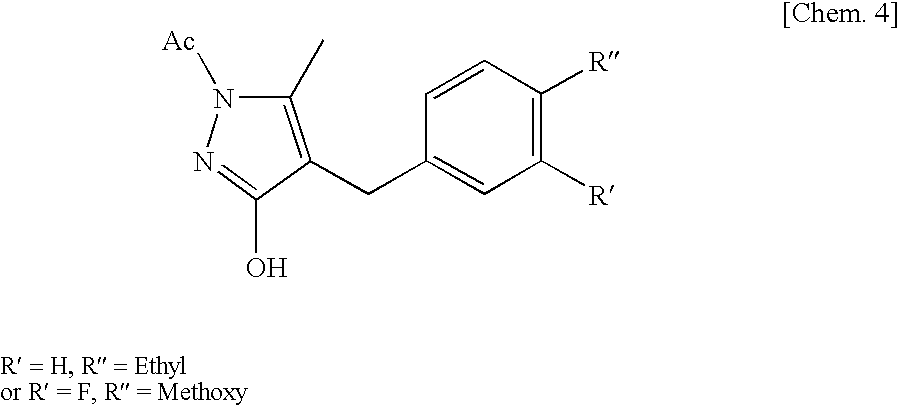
C1=CC([R])=C([R])C=C1CC1=C(C)N([Ac])N=C1O
